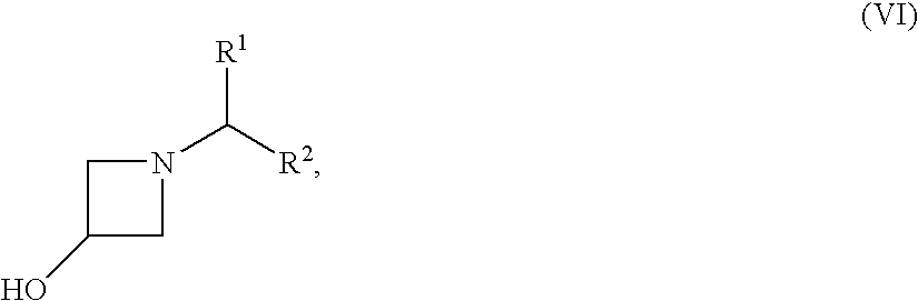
C1(O)CN(C([R2])[R1])C1
